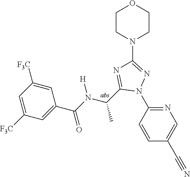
C1=CC(N2N=C(N3CCOCC3)N=C2C(C)N([H])C(=O)C2=CC([F3C])=CC([F3C])=C2)=NC=C1C#N
